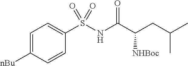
C1=C([nBu])C=CC(S(NC(C(CC(C)C)[NHBoc])=O)(=O)=O)=C1
